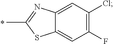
C1=C2C(=CC(F)=C1Cl)SC(C)=N2.*
